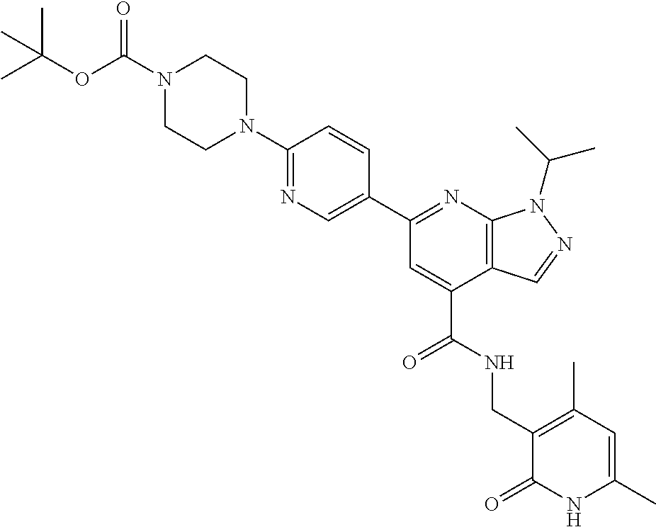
N1=C(N2CCN(C(OC(C)(C)C)=O)CC2)C=CC(C2=NC3=C(C(C(=O)NCC4=C(C)C=C(C)NC4=O)=C2)C=NN3C(C)C)=C1
